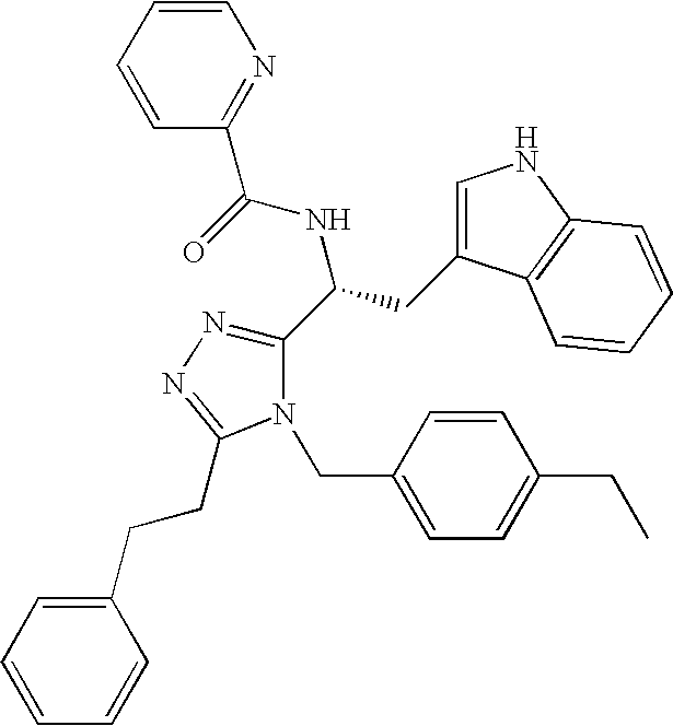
C1=CC=CC(C(=O)NC(CC2=CNC3=C2C=CC=C3)C2=NN=C(CCC3=CC=CC=C3)N2CC2=CC=C(CC)C=C2)=N1
